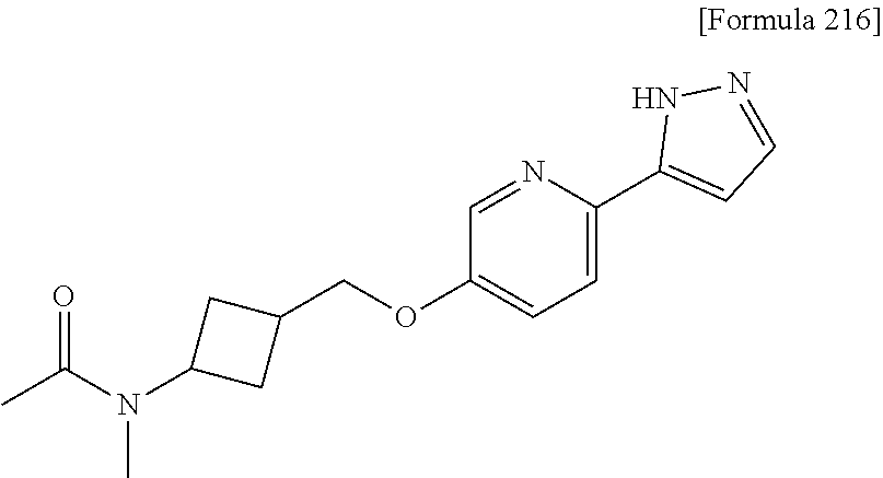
C1=C(C2=CC=NN2)N=CC(OCC2CC(N(C(C)=O)C)C2)=C1
